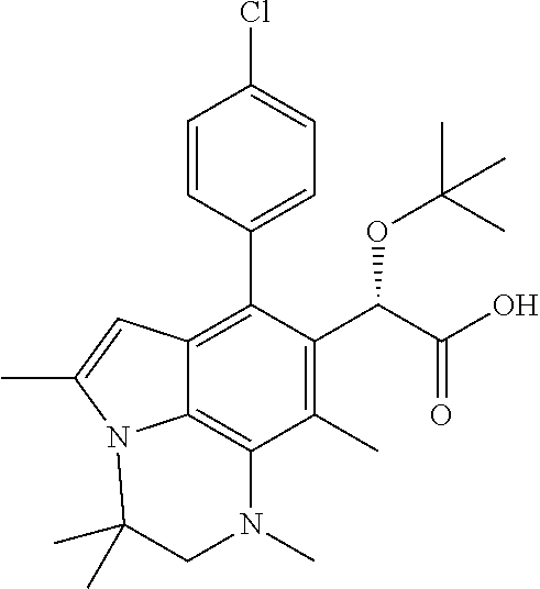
C1=CC(C2=C3C4=C(C(C)=C2C(C(=O)O)OC(C)(C)C)N(C)CC(C)(C)N4C(C)=C3)=CC=C1Cl
